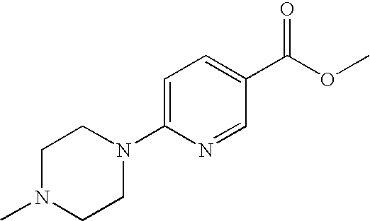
C1=C(N2CCN(C)CC2)N=CC(C(OC)=O)=C1
